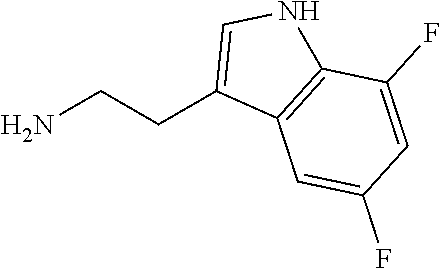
NCCC1=CNC2=C1C=C(F)C=C2F
